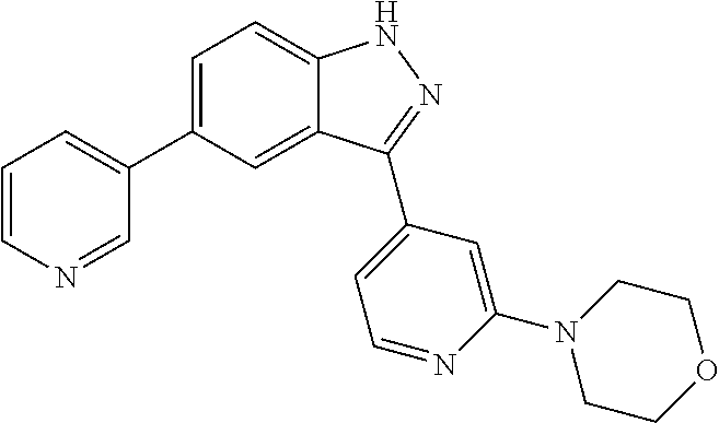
C1=C(C2=CC=CN=C2)C=C2C(=C1)NN=C2C1=CC=NC(N2CCOCC2)=C1
